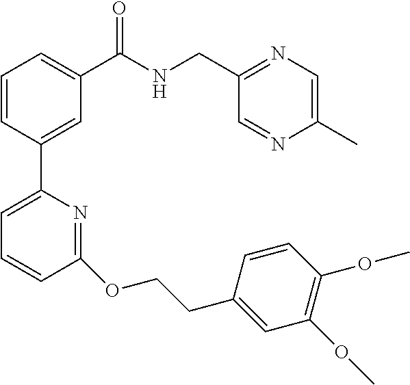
C1=CC(C2=CC=CC(OCCC3=CC(OC)=C(OC)C=C3)=N2)=CC(C(NCC2=NC=C(C)N=C2)=O)=C1
